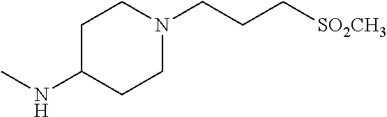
C1CN(CCC[SO2CH3])CCC1NC
